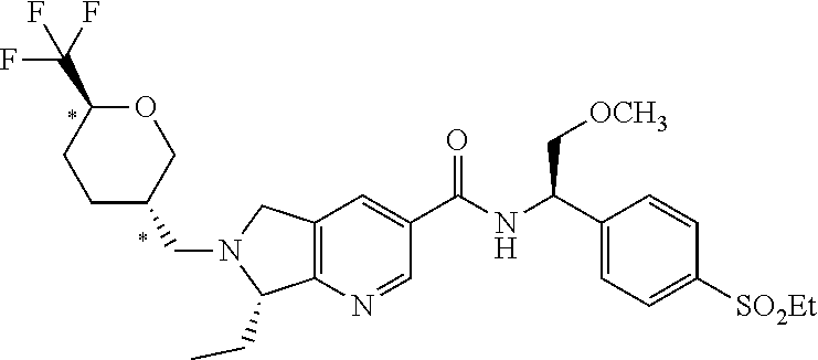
C12=C(N=CC(C(NC(C3=CC=C([SO2Et])C=C3)C[OCH3])=O)=C1)C(CC)N(CC1COC(C(F)(F)F)CC1)C2
